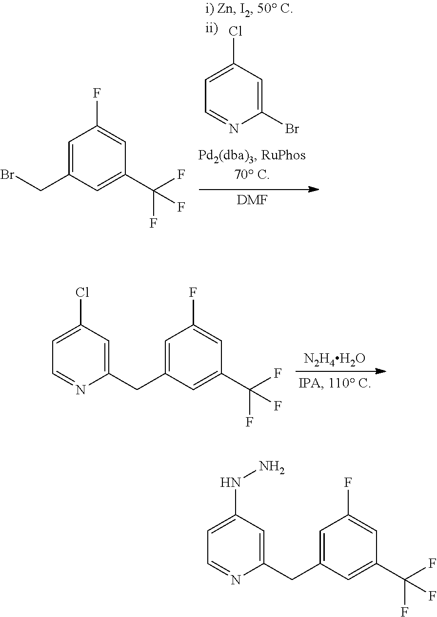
C1=C(Cl)C=C(Br)N=C1.[DMF].C1=C(CBr)C=C(C(F)(F)F)C=C1F.[N2H4H2O].C1=C(Cl)C=C(CC2=CC(F)=CC(C(F)(F)F)=C2)N=C1.C1=C(NN)C=C(CC2=CC(F)=CC(C(F)(F)F)=C2)N=C1
